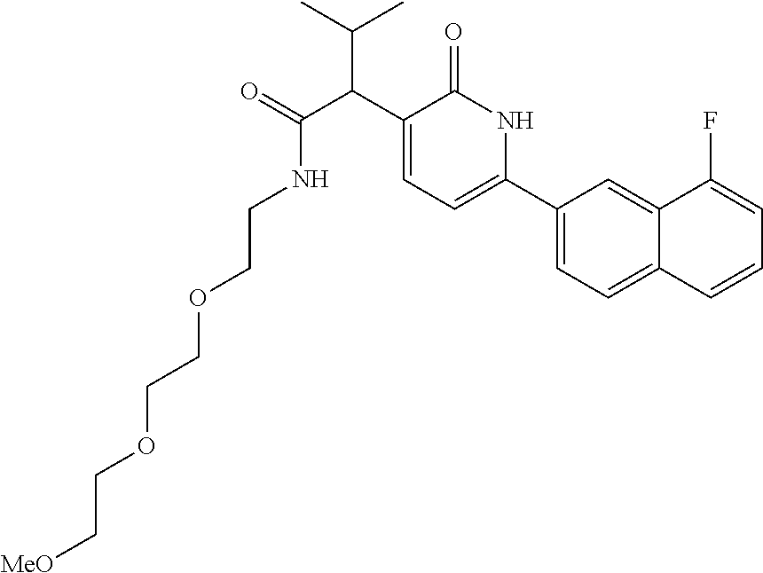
C1(C2=CC=C(C(C(C)C)C(NCCOCCOCC[MeO])=O)C(=O)N2)=CC=C2C(=C1)C(F)=CC=C2
